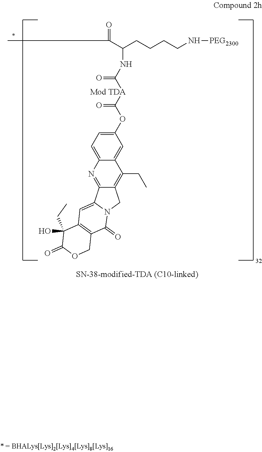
N1=C2C3=CC4=C(COC(=O)C4(CC)O)C(=O)N3CC2=C(CC)C2=CC(OC(=O)[Mod TDA]C(NC(C(C)=O)CCCCN[PEG2300])=O)=CC=C12
